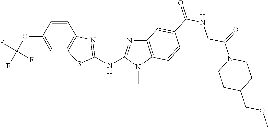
O(C1=CC2=C(C=C1)N=C(NC1=NC3=C(N1C)C=CC(C(NCC(N1CCC(COC)CC1)=O)=O)=C3)S2)C(F)(F)F
